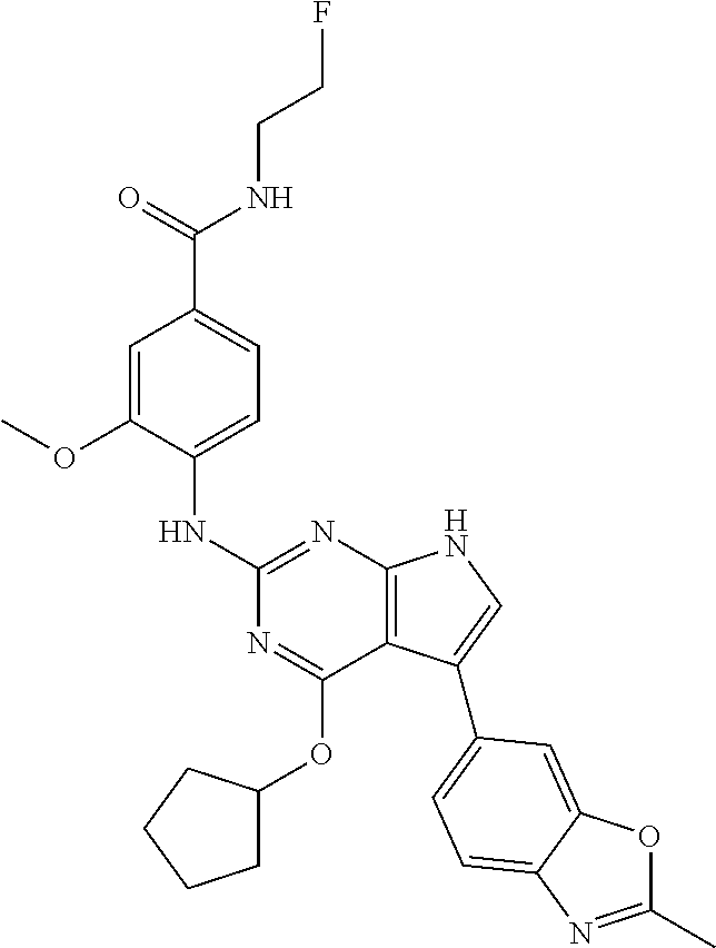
FCCNC(C1=CC=C(NC2=NC3=C(C(OC4CCCC4)=N2)C(C2=CC=C4C(=C2)OC(C)=N4)=CN3)C(OC)=C1)=O
